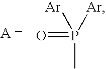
[Ar]P([Ar])(=O)C
